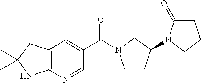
C12=C(N=CC(C(=O)N3CCC(N4C(=O)CCC4)C3)=C1)NC(C)(C)C2
